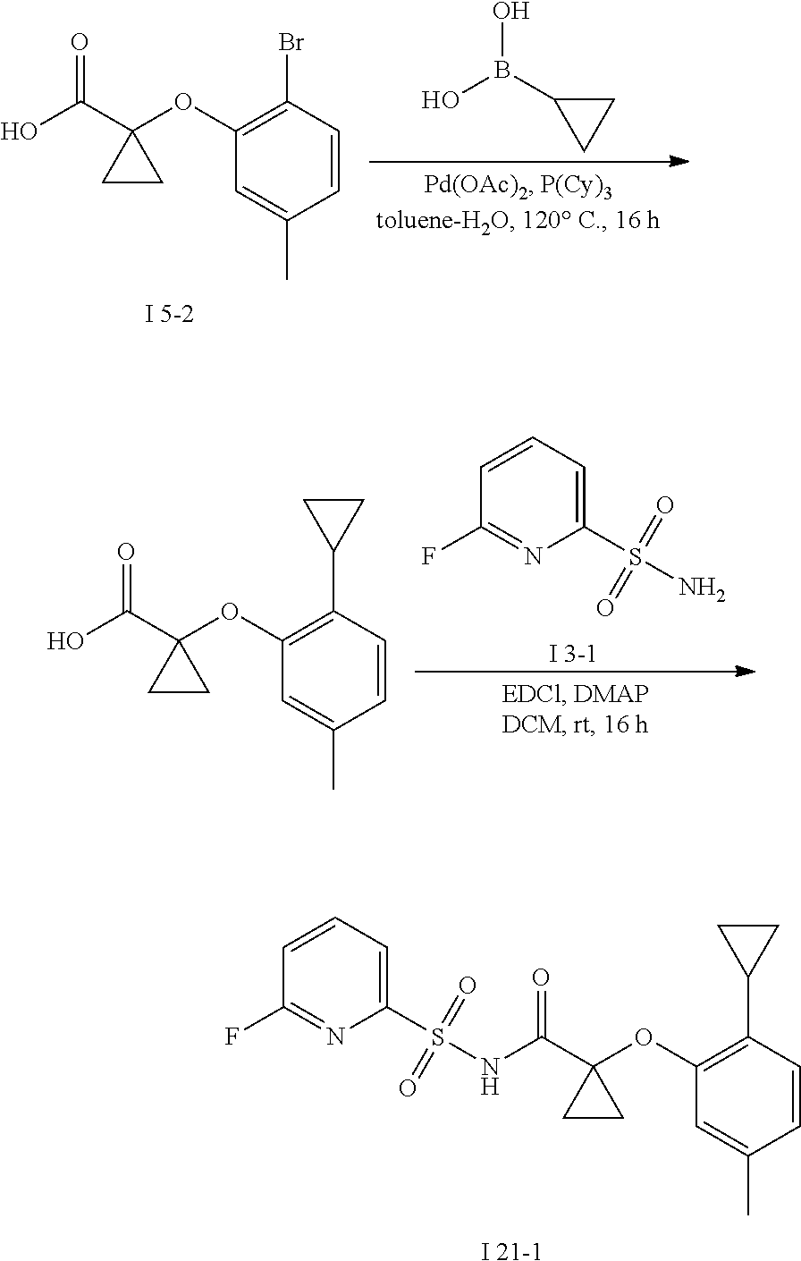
C1(OC2(C(O)=O)CC2)=C(Br)C=CC(C)=C1.OB(O)C1CC1.C1(OC2(C(O)=O)CC2)=C(C2CC2)C=CC(C)=C1.[I 3-1].C1=CC=C(S(=O)(=O)N)N=C1F.C1(OC2(C(=O)NS(C3=CC=CC(F)=N3)(=O)=O)CC2)=C(C2CC2)C=CC(C)=C1.[I 21-1]
